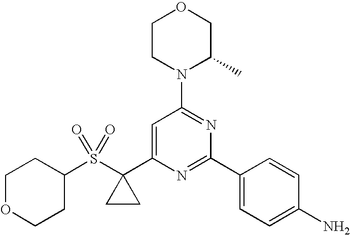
C1CN(C2=NC(C3=CC=C(N)C=C3)=NC(C3(S(C4CCOCC4)(=O)=O)CC3)=C2)C(C)CO1
